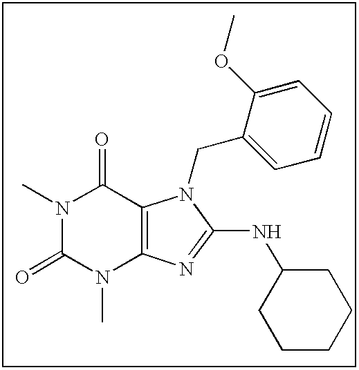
N1(C)C(=O)N(C)C2=C(C1=O)N(CC1=CC=CC=C1OC)C(NC1CCCCC1)=N2
